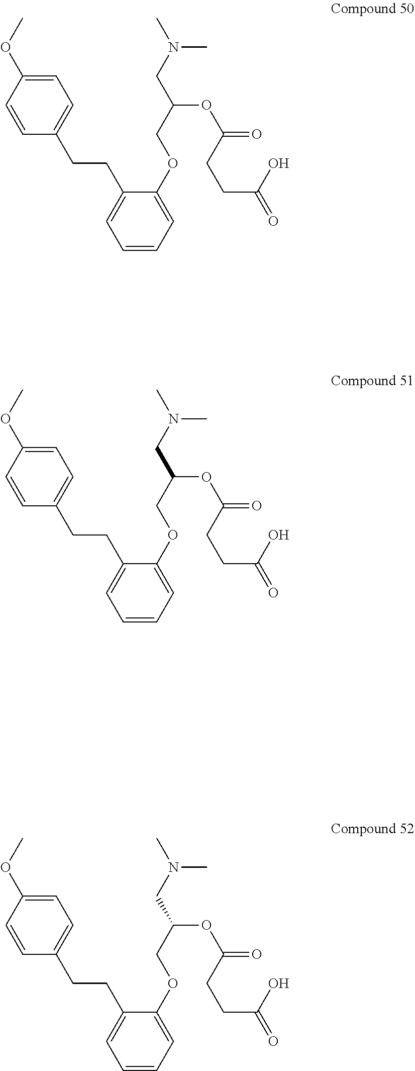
C1=CC(OC)=CC=C1CCC1=CC=CC=C1OCC(OC(=O)CCC(=O)O)CN(C)C.C1=CC(OC)=CC=C1CCC1=CC=CC=C1OCC(OC(=O)CCC(=O)O)CN(C)C.C1=CC(OC)=CC=C1CCC1=CC=CC=C1OCC(OC(=O)CCC(=O)O)CN(C)C
